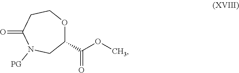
C1(C(OC)=O)OCCC(=O)N([PG])C1
